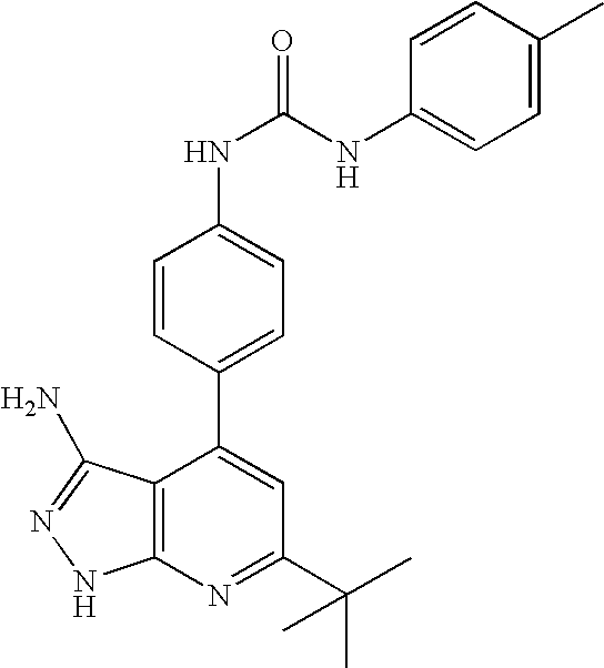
C1(C(C)(C)C)=NC2=C(C(C3=CC=C(NC(=O)NC4=CC=C(C)C=C4)C=C3)=C1)C(N)=NN2
